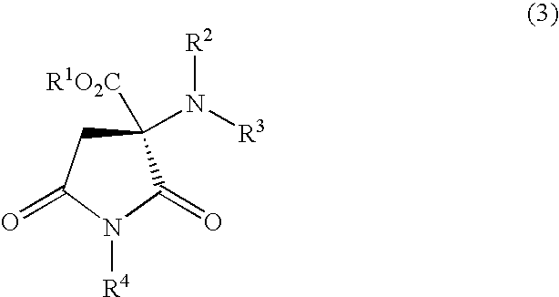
C1(N([R3])[R2])([R1O2C])CC(=O)N([R4])C1=O
